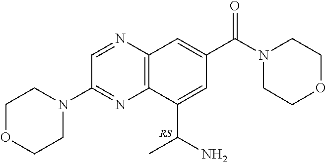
C12=C(C(C(N)C)=CC(C(N3CCOCC3)=O)=C1)N=C(N1CCOCC1)C=N2
